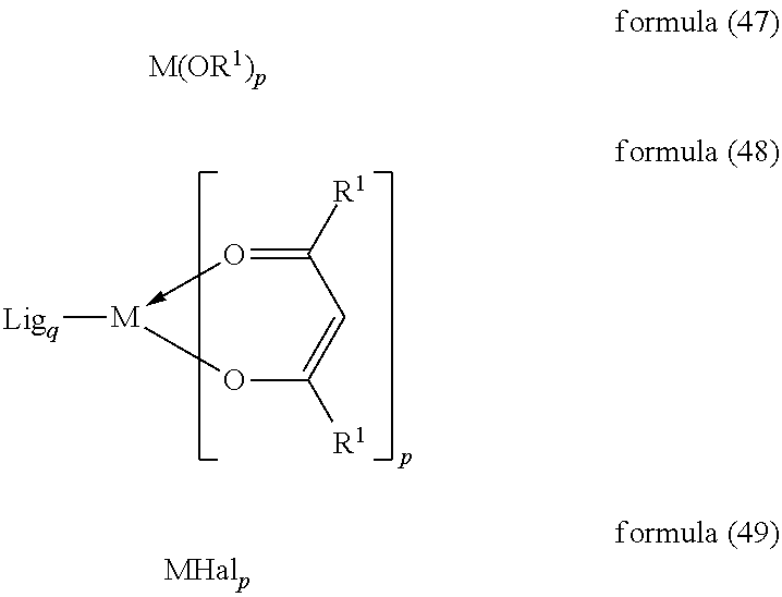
C1=C([R1])O[M]([Ligq])-O=C1[R1]
